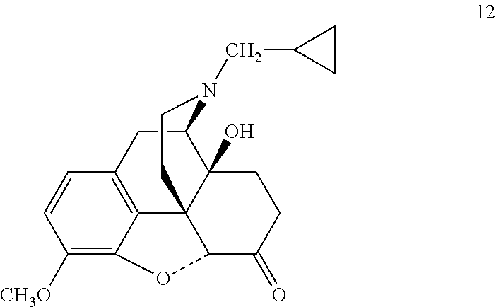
C1([CH3O])=C2C3=C(C=C1)CC1C4(O)C3(CCN1CC1CC1)C(C(=O)CC4)O2
